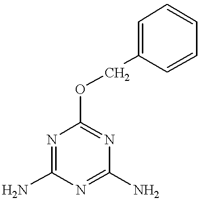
C1(N)=NC(OCC2=CC=CC=C2)=NC(N)=N1
